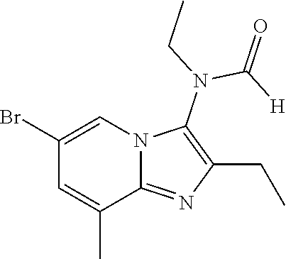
BrC1=CN2C(=NC(CC)=C2N(C(=O)[H])CC)C(C)=C1
